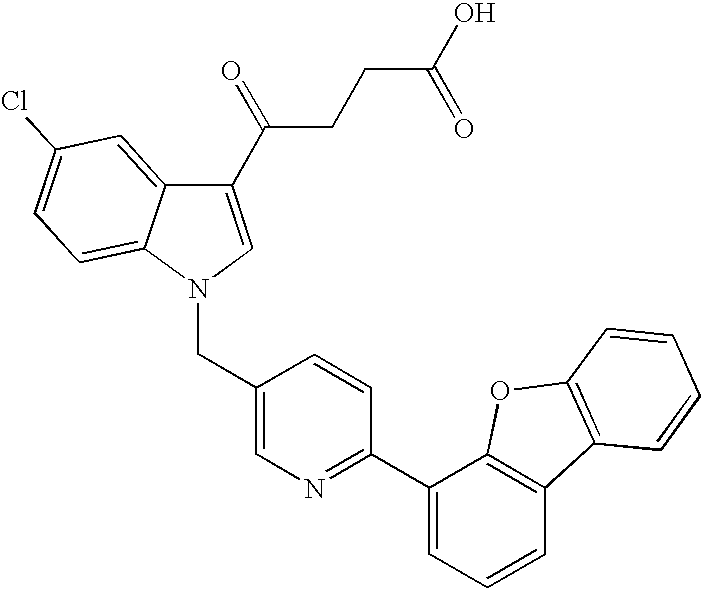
C1(C(=O)CCC(O)=O)=CN(CC2=CN=C(C3=CC=CC4=C3OC3=C4C=CC=C3)C=C2)C2=CC=C(Cl)C=C12
